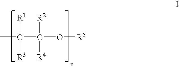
CC([R1])([R3])C([R2])([R4])O[R5]
